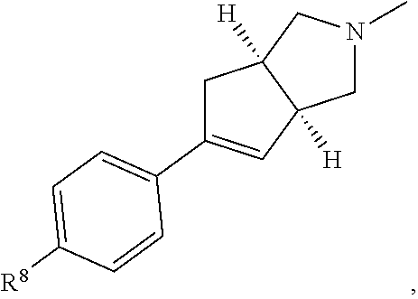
C1=C([R8])C=CC(C2=CC3([H])C([H])(C2)CN(C)C3)=C1
